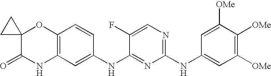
C12(C(=O)NC3=C(O1)C=CC(NC1=NC(NC4=CC([OMe])=C([OMe])C([OMe])=C4)=NC=C1F)=C3)CC2
